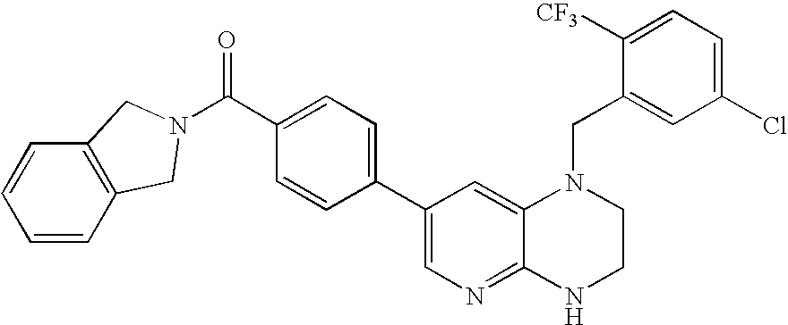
C1(C2=CC=C(C(=O)N3CC4=C(C=CC=C4)C3)C=C2)=CN=C2C(=C1)N(CC1=CC(Cl)=CC=C1[CF3])CCN2
